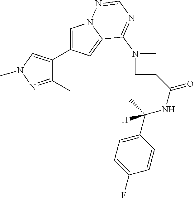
C1=C(C2=CN(C)N=C2C)C=C2N1N=CN=C2N1CC(C(NC(C2=CC=C(F)C=C2)(C)[H])=O)C1
